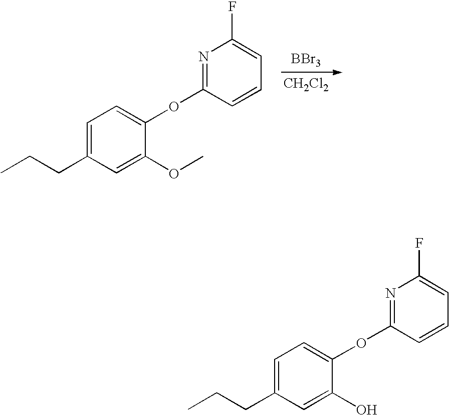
[BBr3].[CH2Cl2].C1=C(CCC)C=C(OC)C(OC2=NC(F)=CC=C2)=C1.C1=C(CCC)C=C(O)C(OC2=NC(F)=CC=C2)=C1
